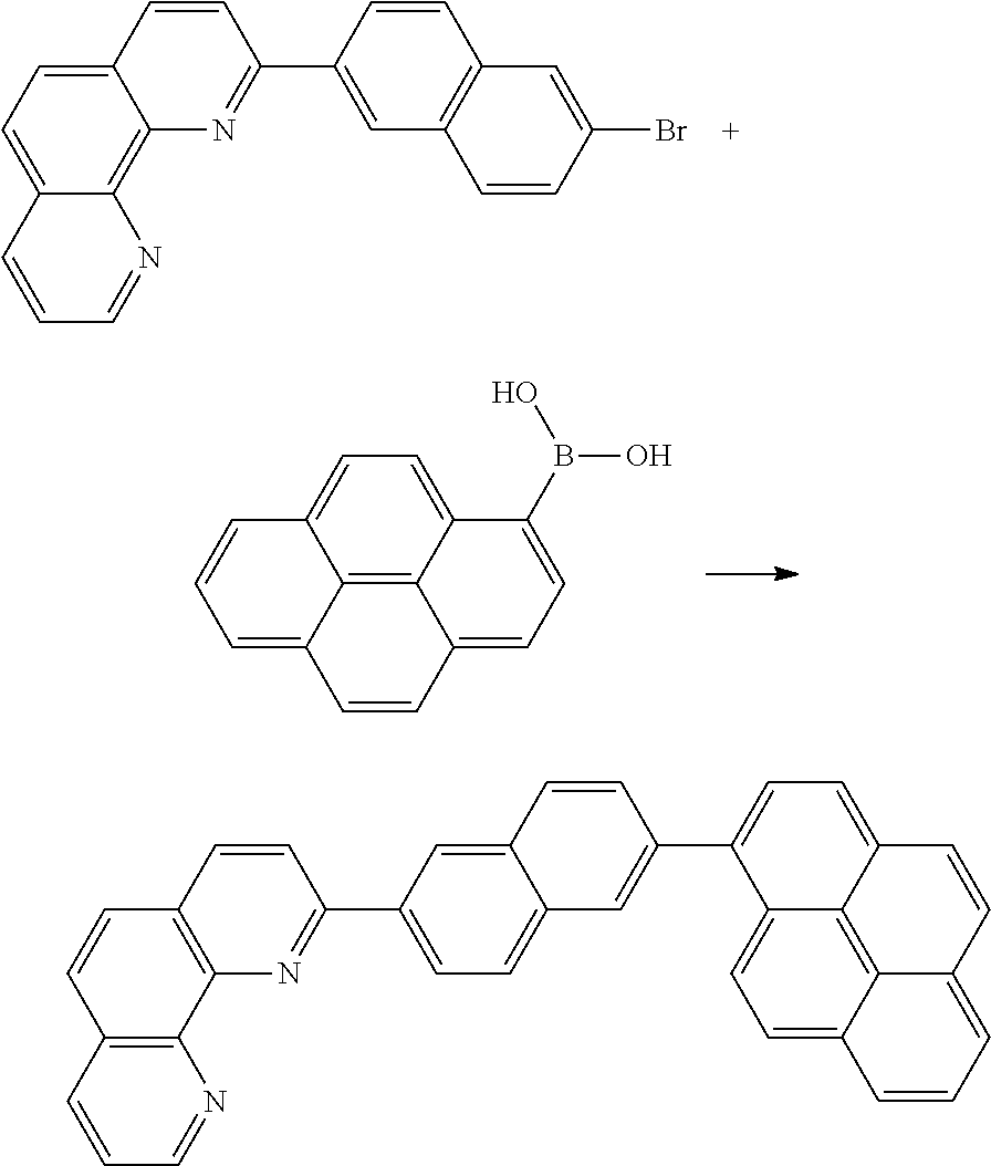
C12=CC=C3C(=C1N=C(C1=CC4=C(C=C1)C=C(Br)C=C4)C=C2)N=CC=C3.C12=C3C4=CC=C1C=CC=C2C=CC3=CC=C4B(O)O.C12=C(C3=C(C=C1)C=CC=N3)N=C(C1=CC=C3C(=C1)C=CC(C1=CC=C4C5=C6C(=CC=C51)C=CC=C6C=C4)=C3)C=C2
